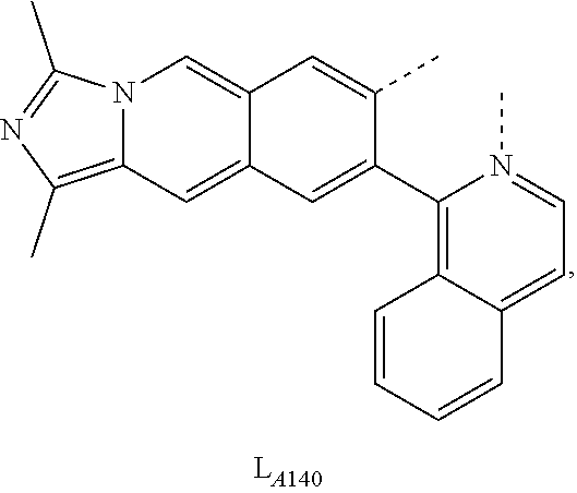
C12=CC3=C(C)N=C(C)N3C=C1C=C(C)C(C1=C3C(=CC=N1C)C=CC=C3)=C2
